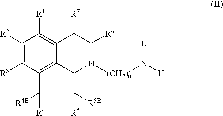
C12=C3C([R3])=C([R2])C([R1])=C1C([R7])C([R6])N([(CH2)n]N([H])[L])C2C([R5])([R5B])C3([R4])[R4B]
